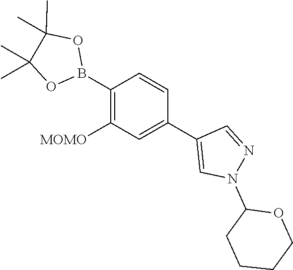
C1(B2OC(C)(C)C(C)(C)O2)=C([MOMO])C=C(C2=CN(C3CCCCO3)N=C2)C=C1
